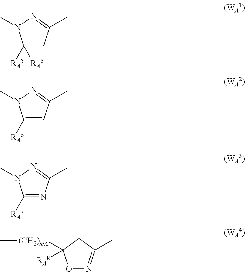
C1([RA6])([RA5])CC(C)=NN1C.C1([RA6])=CC(C)=NN1C.C1([RA7])=NC(C)=NN1C.O1N=C(C)CC1([(CH2)mA]C)[RA8]
